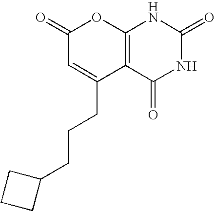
C1(=O)C=C(CCCC2CCC2)C2=C(O1)NC(=O)NC2=O
